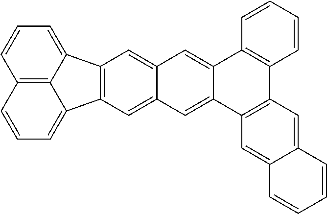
C12=C3C(=CC=C1)C1=C(C3=CC=C2)C=C2C(=C1)C=C1C(=C2)C2=C(C3=C1C=CC=C3)C=C1C(=C2)C=CC=C1
